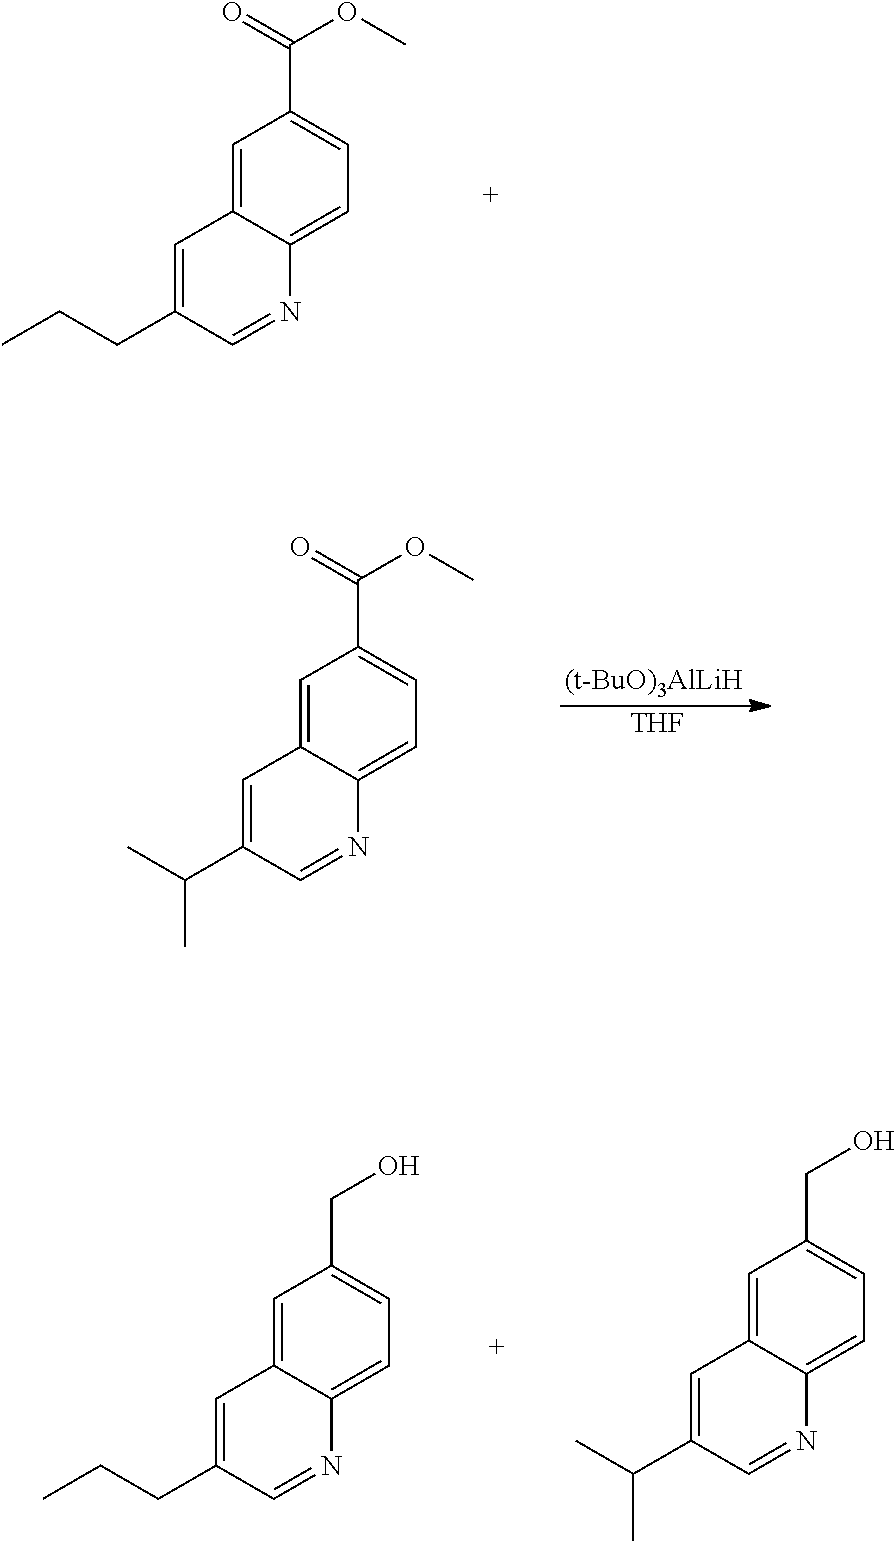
C1=C2C(=CC=C1C(=O)OC)N=CC(CCC)=C2.C1=C2C(=CC=C1C(=O)OC)N=CC(C(C)C)=C2.[THF].[(t-BuO)3AlLiH].C1=C2C(=CC=C1CO)N=CC(CCC)=C2.C1=C2C(=CC=C1CO)N=CC(C(C)C)=C2
